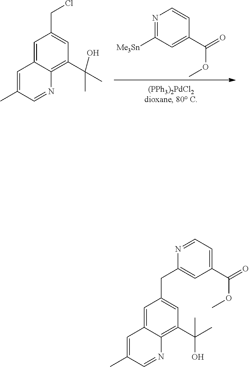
C1=C(C)C=NC2=C(C(C)(O)C)C=C(CC3=CC(C(=O)OC)=CC=N3)C=C12.C1=C(C)C=NC2=C(C(C)(O)C)C=C(CCl)C=C12.[Me3Sn]C1=NC=CC(C(=O)OC)=C1
